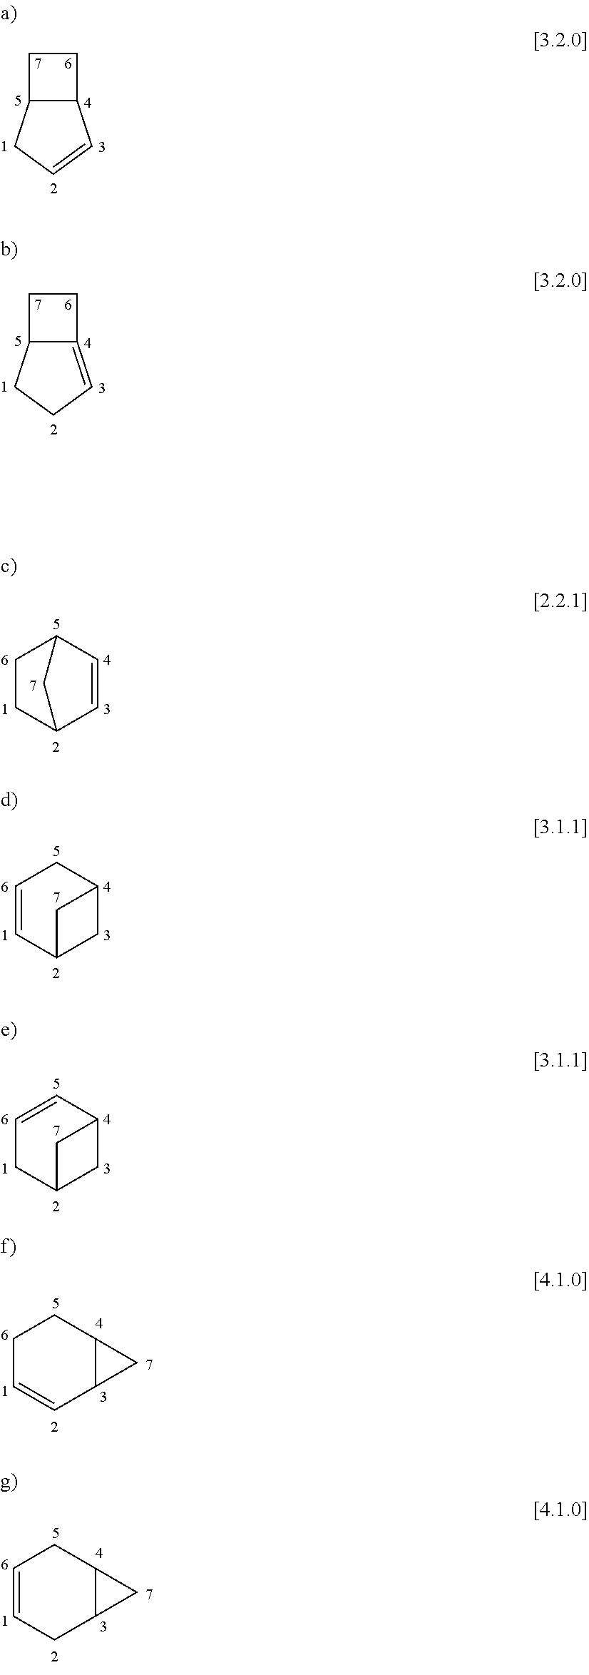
C1C2C(C1)C=CC2.C1C2C(=CCC2)C1.C1=CC2CCC1C2.C1C2C=CCC1C2.C1C2CC=CC1C2.C1C=CC2C(C1)C2.C1=CCC2C(C1)C2
